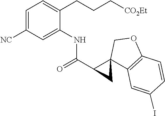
C1=C([NC])C=C(NC(C2C3(C2)C2=C(OC3)C=CC(I)=C2)=O)C(CCC[CO2Et])=C1
